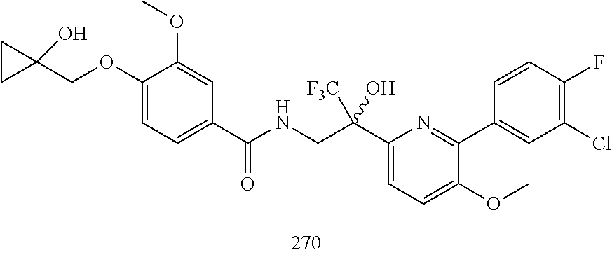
C1(OCC2(O)CC2)=CC=C(C(NCC(C2=CC=C(OC)C(C3=CC(Cl)=C(F)C=C3)=N2)(O)[F3C])=O)C=C1OC
